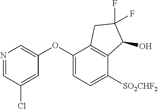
N1=CC(Cl)=CC(OC2=CC=C([SO2CHF2])C3=C2CC(F)(F)C3O)=C1
